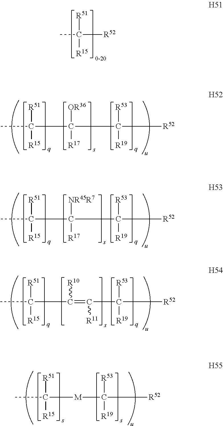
CC([R52])([R51])[R15].CC([R51])([R15])C([OR36])([R17])C([R53])([R19])[R52].CC([R51])([R15])C([NR45R7])([R17])C([R53])([R19])[R52].CC([R51])([R15])C([R10])=C(C([R53])([R19])[R52])[R11].CC([R51])([R15])[M]C([R53])([R19])[R52]
